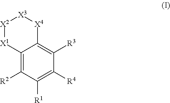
[X2]1[X1]C2=C([R2])C([R1])=C([R4])C([R3])=C2[X4][X3]1
